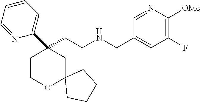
C(CNCC1=CC(F)=C([OMe])N=C1)C1(C2=CC=CC=N2)CCOC2(C1)CCCC2
